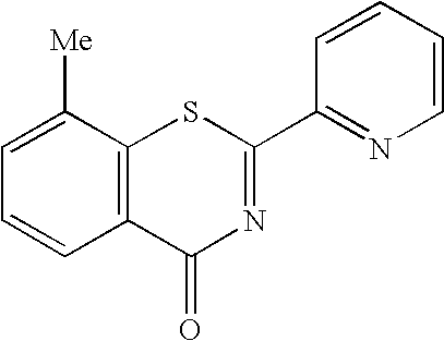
C1=C([Me])C2=C(C=C1)C(=O)N=C(C1=NC=CC=C1)S2
